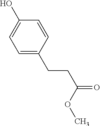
C1=CC(CCC(=O)OC)=CC=C1O
